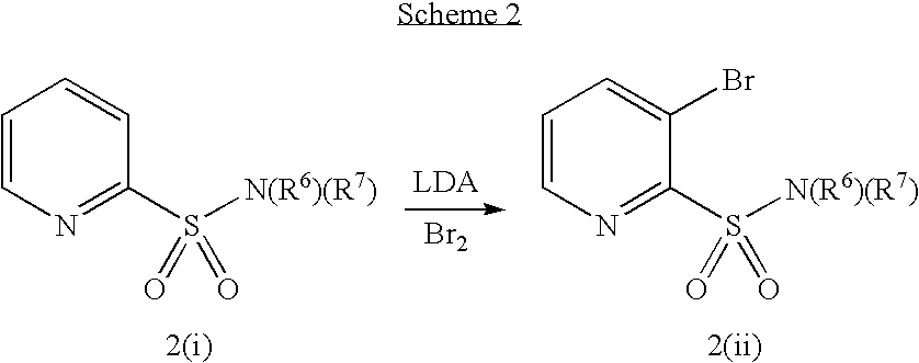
C1=CN=C(S([N(R6)(R7)])(=O)=O)C=C1.[Br2].C1=CN=C(S([N(R6)(R7)])(=O)=O)C(Br)=C1
